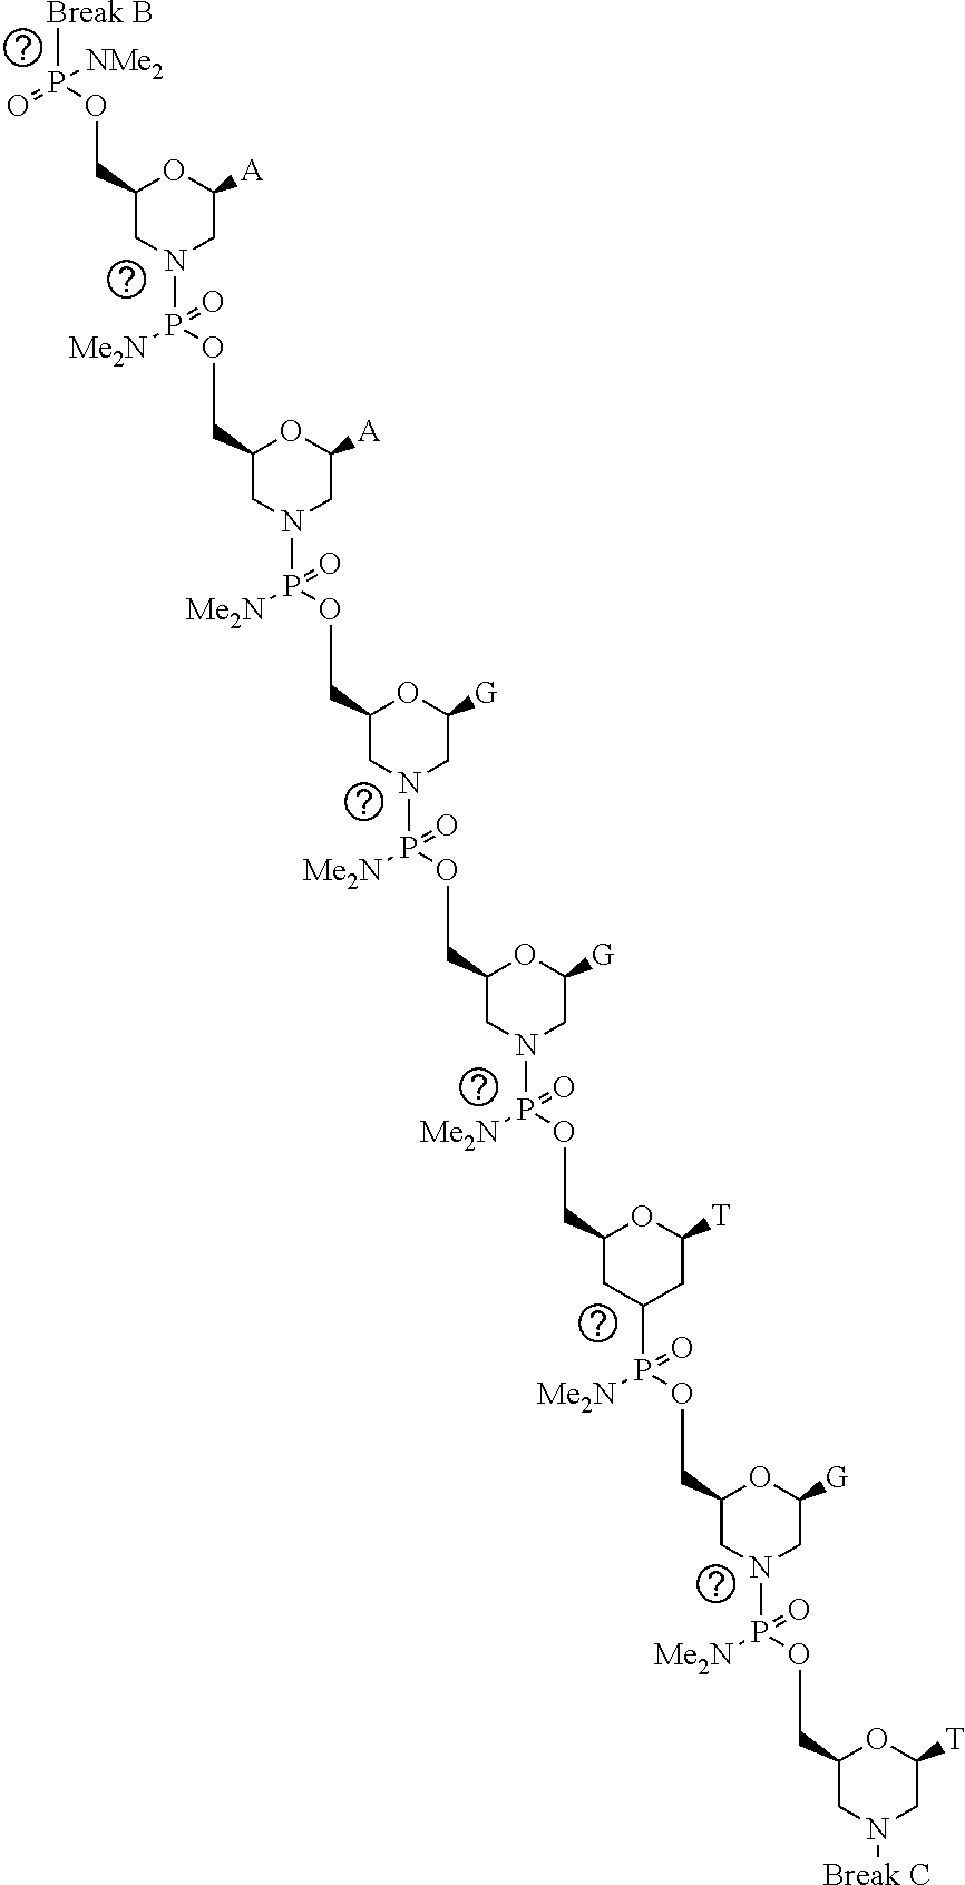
[Break B]P(OCC1CN(P(OCC2CN(P(OCC3CN(P(OCC4CN(P(OCC5CC(P(OCC6CN(P(OCC7CN([Break C])CC([T])O7)([Me2N])=O)CC([G])O6)([Me2N])=O)CC([T])O5)([Me2N])=O)CC([G])O4)([Me2N])=O)CC([G])O3)([Me2N])=O)CC([A])O2)([Me2N])=O)CC([A])O1)(=O)[NMe2]
